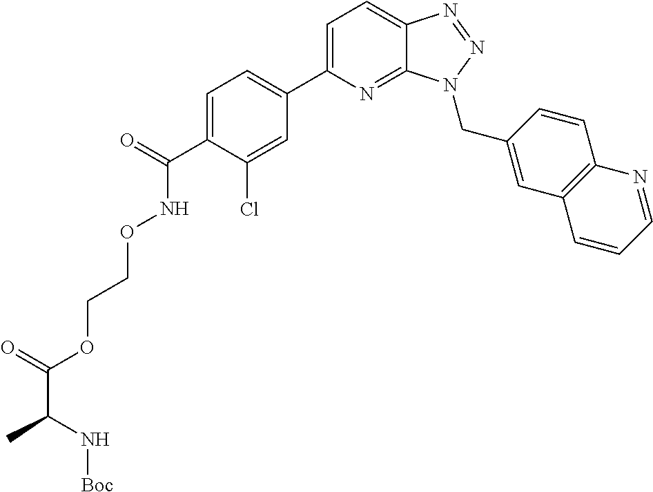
C1=C(C2=CC=C(C(=O)NOCCOC(C(N[Boc])C)=O)C(Cl)=C2)N=C2C(=C1)N=NN2CC1=CC2=C(C=C1)N=CC=C2
